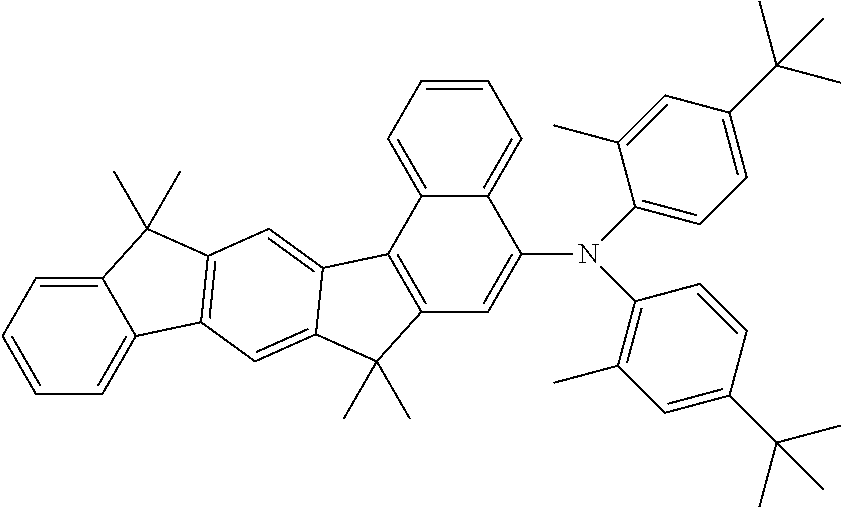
C12=CC=CC=C1C(N(C1=CC=C(C(C)(C)C)C=C1C)C1=C(C)C=C(C(C)(C)C)C=C1)=CC1=C2C2=CC3=C(C=C2C1(C)C)C1=CC=CC=C1C3(C)C
